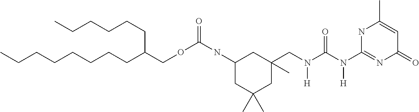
N(C(N(CC1(C)CC(NC(=O)OCC(CCCCCC)CCCCCCCC)CC(C)(C)C1)[H])=O)([H])C1=NC(=O)C=C(C)N1
